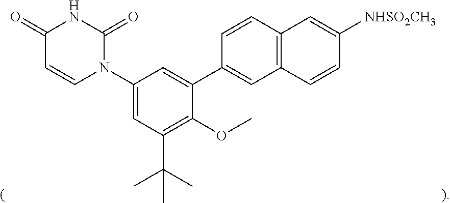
C1(N2C(=O)NC(=O)C=C2)=CC(C(C)(C)C)=C(OC)C(C2=CC3=C(C=C2)C=C([NHSO2CH3])C=C3)=C1
